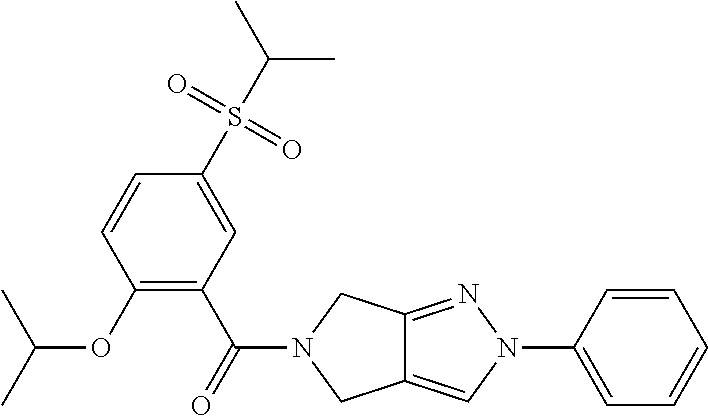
O(C1=C(C(=O)N2CC3=CN(C4=CC=CC=C4)N=C3C2)C=C(S(C(C)C)(=O)=O)C=C1)C(C)C
